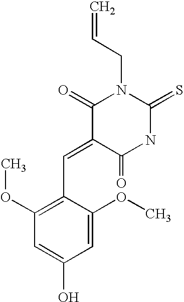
C1(=O)C(=CC2=C(OC)C=C(O)C=C2OC)C(=O)NC(=S)N1CC=C
